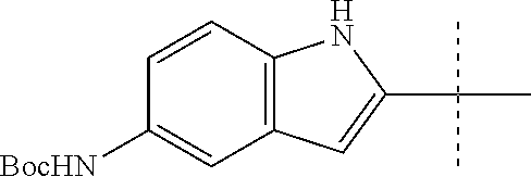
C1=CC2=C(C=C1[BocHN])C=C(C(C)(C)C)N2
